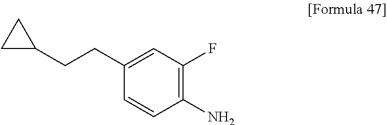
C1(N)=C(F)C=C(CCC2CC2)C=C1
